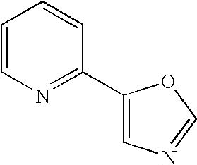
C1=CN=C(C2=CN=CO2)C=C1
